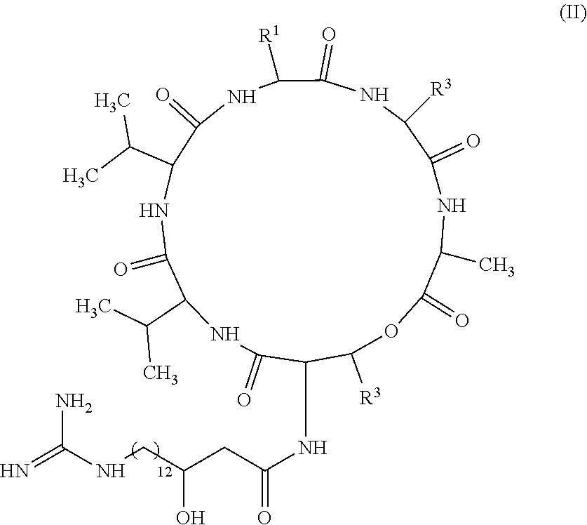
C1([R3])OC(=O)C(C)NC(=O)C([R3])NC(=O)C([R1])NC(=O)C(C(C)C)NC(=O)C(C(C)C)NC(=O)C1NC(CC(CNC(N)=N)O)=O
